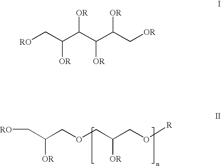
[RO]CC(COCC(CO[R])[OR])[OR].[RO]CC(C(C(C(C[OR])[OR])[OR])[OR])[OR]
